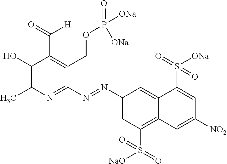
C1(O)=C(C)N=C(N=NC2=CC(S(=O)([NaO])=O)=C3C(=C2)C(S(=O)([ONa])=O)=CC([NO2])=C3)C(COP(=O)([ONa])[ONa])=C1C(=O)[H]
